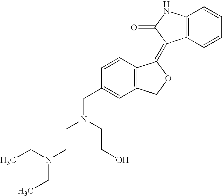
C1=CC(CN(CCN(CC)CC)CCO)=CC2=C1C(=C1C3=C(C=CC=C3)NC1=O)OC2
